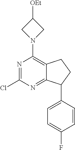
N1=C(Cl)N=C2C(=C1N1CC([OEt])C1)CCC2C1=CC=C(F)C=C1
